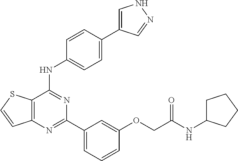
C12=C(C(NC3=CC=C(C4=CNN=C4)C=C3)=NC(C3=CC=CC(OCC(NC4CCCC4)=O)=C3)=N1)SC=C2
